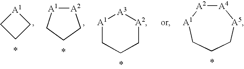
[A1]1CCC1.[A2]1[A1]CCC1.[A1]1CCC[A2][A3]1.[A4]1[A2][A1]CCC[A5]1
